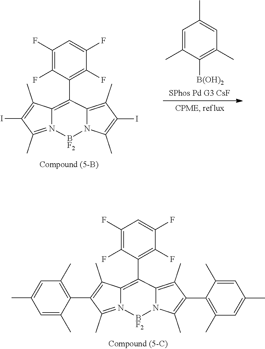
C1(I)=C(C)N2C(=C1C)C(C1=C(F)C(F)=CC(F)=C1F)=C1C(C)=C(I)C(C)=N1[BF2]2.C1=C(C)C([B(OH)2])=C(C)C=C1C.C1(C2=C(C)C=C(C)C=C2C)=C(C)N2C(=C1C)C(C1=C(F)C(F)=CC(F)=C1F)=C1C(C)=C(C3=C(C)C=C(C)C=C3C)C(C)=N1[BF2]2
